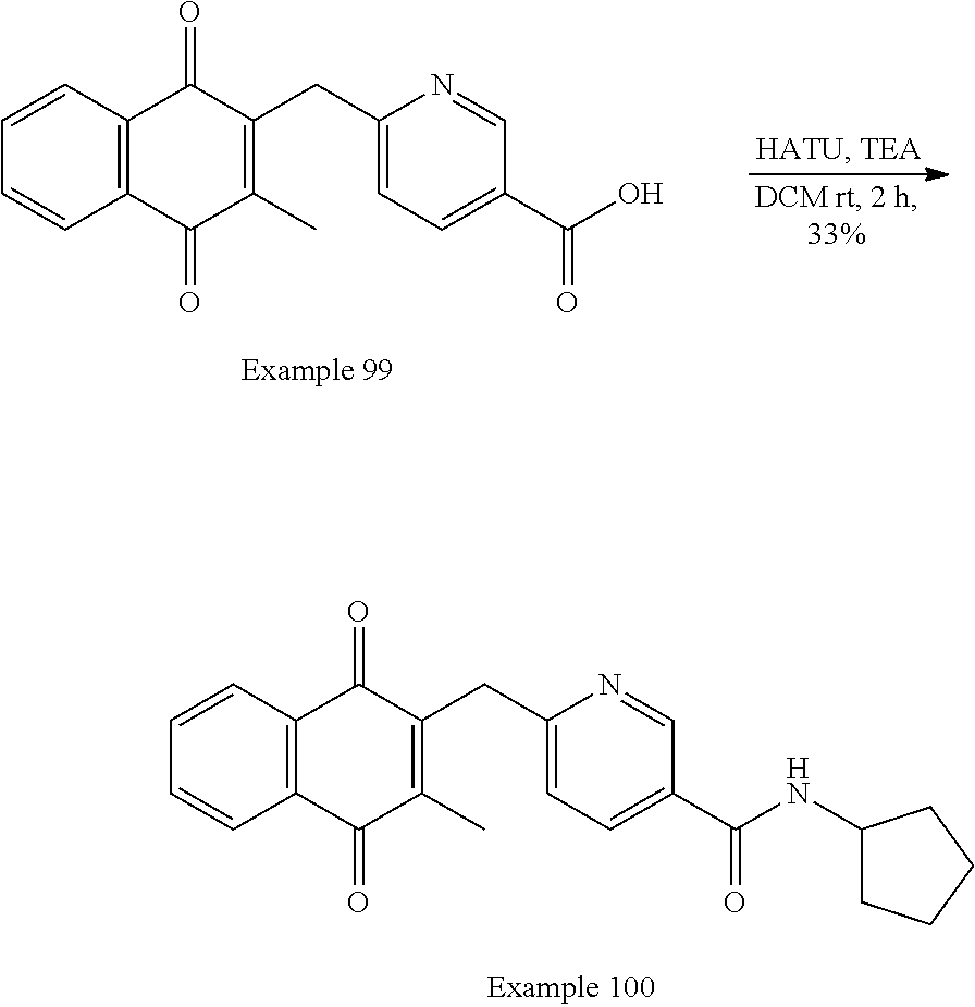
C1=CC2=C(C=C1)C(=O)C(C)=C(CC1=CC=C(C(=O)O)C=N1)C2=O.C1=CC2=C(C=C1)C(=O)C(C)=C(CC1=CC=C(C(=O)NC3CCCC3)C=N1)C2=O
